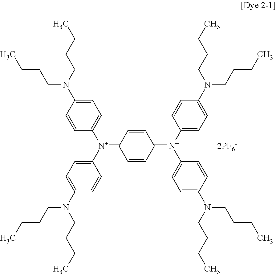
C1=C(N(CCCC)CCCC)C=CC([N+](=C2C=CC(=[N+](C3=CC=C(N(CCCC)CCCC)C=C3)C3=CC=C(N(CCCC)CCCC)C=C3)C=C2)C2=CC=C(N(CCCC)CCCC)C=C2)=C1.[2PF6-]
